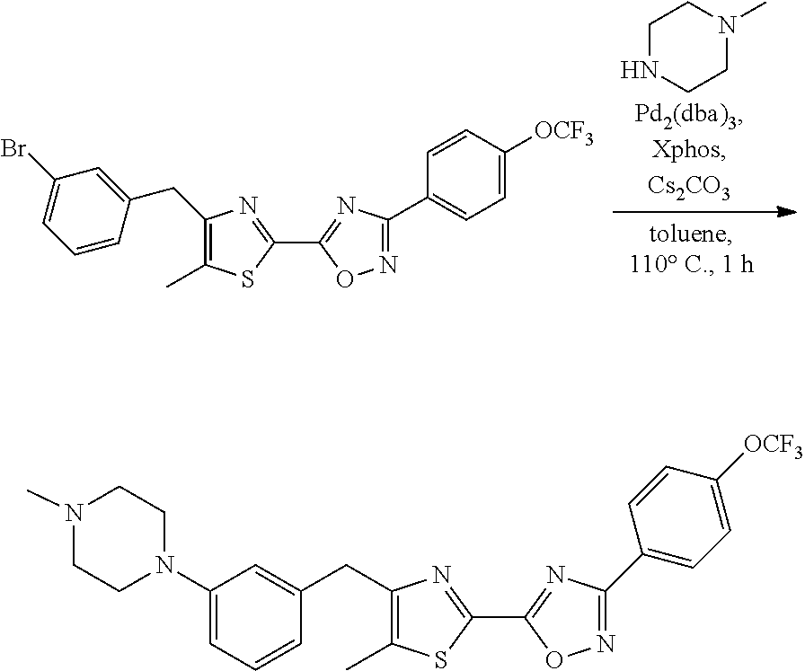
C1NCCN(C)C1.C1=C(CC2=C(C)SC(C3=NC(C4=CC=C([OCF3])C=C4)=NO3)=N2)C=CC=C1Br.C1(N2CCN(C)CC2)=CC=CC(CC2=C(C)SC(C3=NC(C4=CC=C([OCF3])C=C4)=NO3)=N2)=C1
